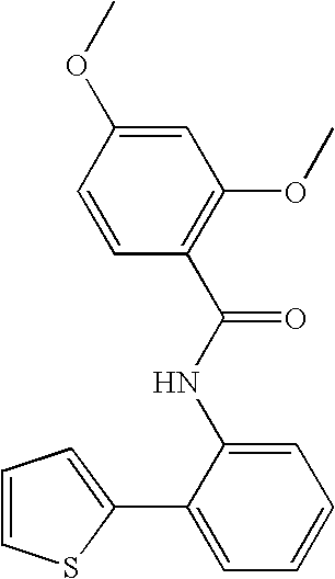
C1=CC=C(C2=CC=CC=C2NC(=O)C2=C(OC)C=C(OC)C=C2)S1
